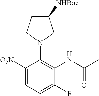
C1([O2N])=CC=C(F)C(NC(C)=O)=C1N1CC([NHBoc])CC1
